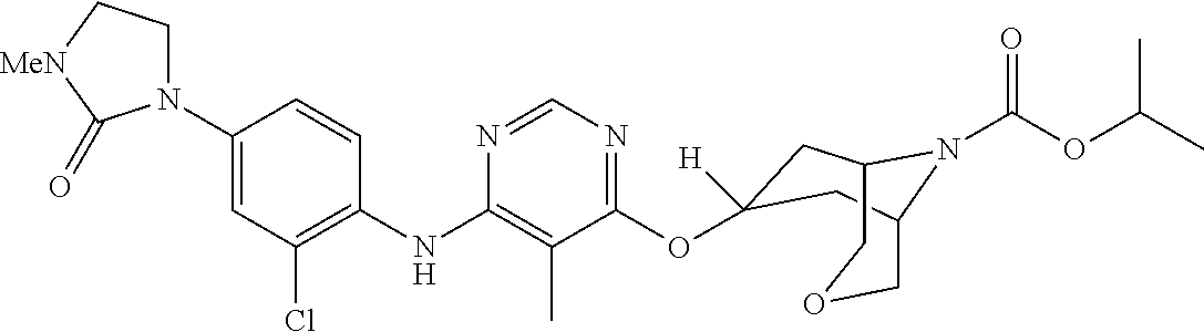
C1(N2CC[MeN]C2=O)=CC(Cl)=C(NC2=C(C)C(OC3([H])CC4N(C(OC(C)C)=O)C(COC4)C3)=NC=N2)C=C1
